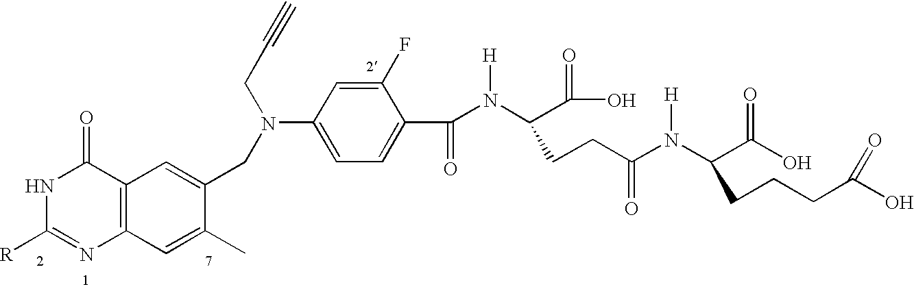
C12=C(C=C(C)C(CN(CC#C)C3=CC=C(C(=O)N(C(C(O)=O)CCC(N(C(C(O)=O)CCCC(O)=O)[H])=O)[H])C(F)=C3)=C1)N=C([R])NC2=O
